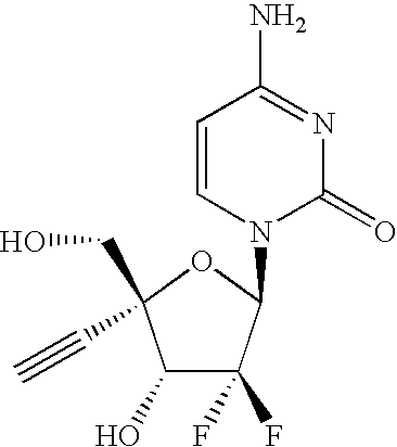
C1(O)C(F)(F)C(N2C(=O)N=C(N)C=C2)OC1(CO)C#C
